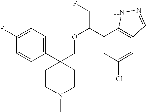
C1(C2(COC(CF)C3=CC(Cl)=CC4=C3NN=C4)CCN(C)CC2)=CC=C(F)C=C1
